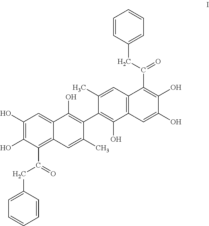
C12=C(C=C(C)C(C3=C(O)C4=CC(O)=C(O)C(C(=O)CC5=CC=CC=C5)=C4C=C3C)=C1O)C(C(CC1=CC=CC=C1)=O)=C(O)C(O)=C2
